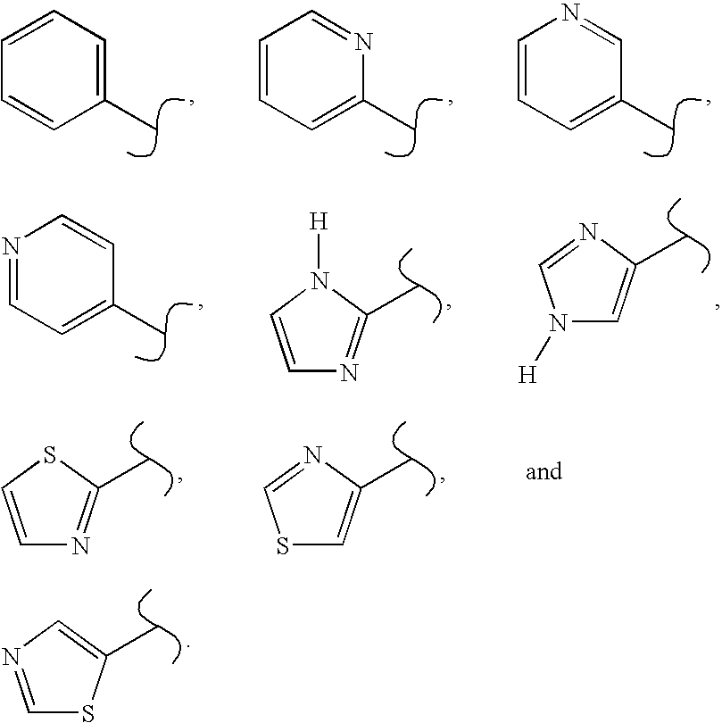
C1=NC=C(C)S1.C1=CC(C)=CC=C1.C1=CC=NC(C)=C1.C1=CN=CC(C)=C1.C1=NC=CC(C)=C1.C1=CN([H])C(C)=N1.N1([H])C=C(C)N=C1.C1=CSC(C)=N1.S1C=C(C)N=C1
